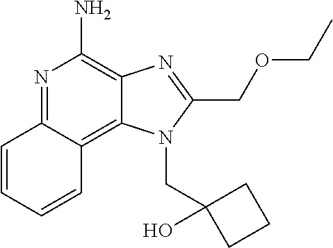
C12=C3C=CC=CC3=NC(N)=C1N=C(COCC)N2CC1(O)CCC1
